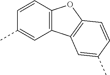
C1=CC2=C(C=C1C)C1=C(O2)C=CC(C)=C1
